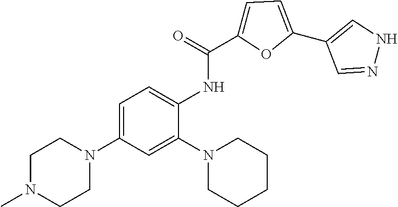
C1N(C)CCN(C2=CC=C(NC(=O)C3=CC=C(C4=CNN=C4)O3)C(N3CCCCC3)=C2)C1
